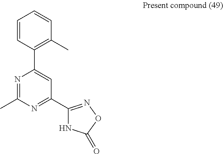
C1=CC(C2=CC(C3=NOC(=O)N3)=NC(C)=N2)=C(C)C=C1
